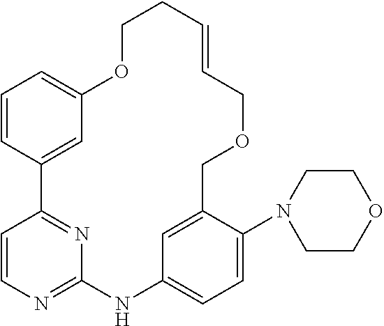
C1=CC2=CC(=C1)OCCC=CCOCC1=CC(=CC=C1N1CCOCC1)NC1=NC=CC2=N1
